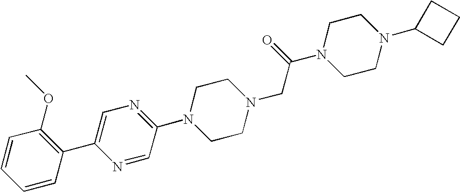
C1=CC=CC(C2=CN=C(N3CCN(CC(N4CCN(C5CCC5)CC4)=O)CC3)C=N2)=C1OC
